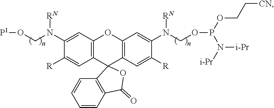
C12=C(C=C(N(CO[P1])[RN])C([R])=C1)OC1=C(C=C([R])C(N(COP(OCC[CN])N([i-Pr])[i-Pr])[RN])=C1)C21C2=C(C=CC=C2)C(=O)O1
